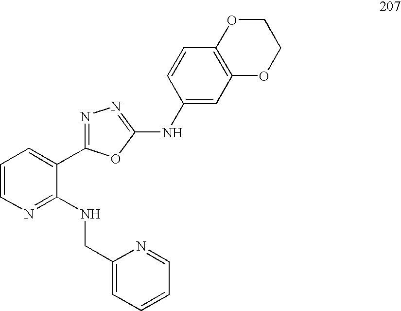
C1=CN=C(NCC2=CC=CC=N2)C(C2=NN=C(NC3=CC4=C(C=C3)OCCO4)O2)=C1
